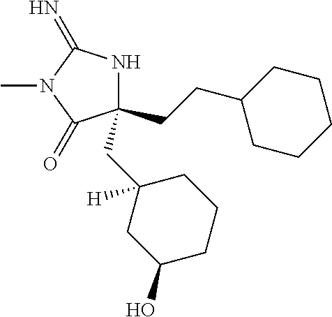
C1(CCC2CCCCC2)(CC2([H])CC(O)CCC2)NC(=N)N(C)C1=O
